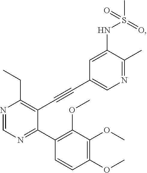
N1=CN=C(C2=C(OC)C(OC)=C(OC)C=C2)C(C#CC2=CN=C(C)C(NS(=O)(=O)C)=C2)=C1CC
